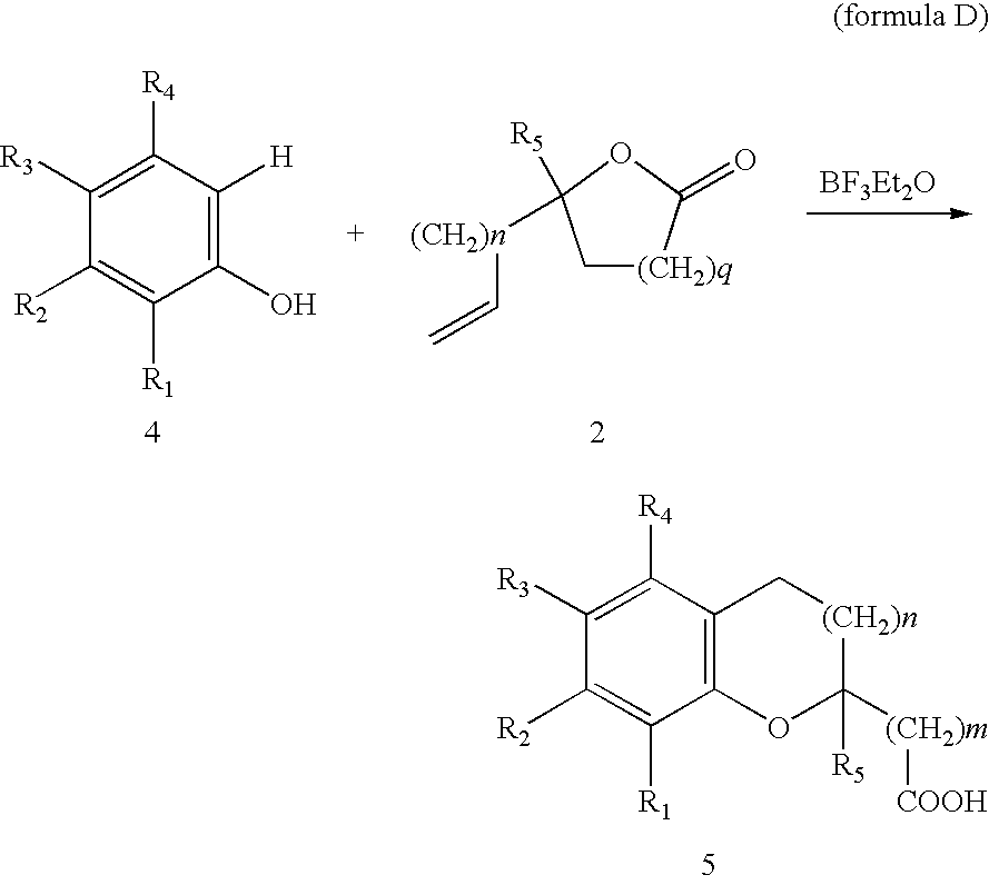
C1(O)=C([H])C([R4])=C([R3])C([R2])=C1[R1].C1[(CH2)q]C(=O)OC1([R5])[(CH2)n]C=C.C12=C(OC([(CH2)m][COOH])([R5])[(CH2)n]C1)C([R1])=C([R2])C([R3])=C2[R4]
